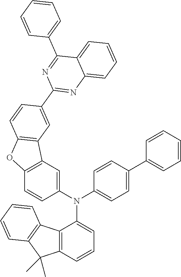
C12=C(C=CC=C1N(C1=CC=C(C3=CC=CC=C3)C=C1)C1=CC3=C(C=C1)OC1=C3C=C(C3=NC4=CC=CC=C4C(C4=CC=CC=C4)=N3)C=C1)C(C)(C)C1=C2C=CC=C1
